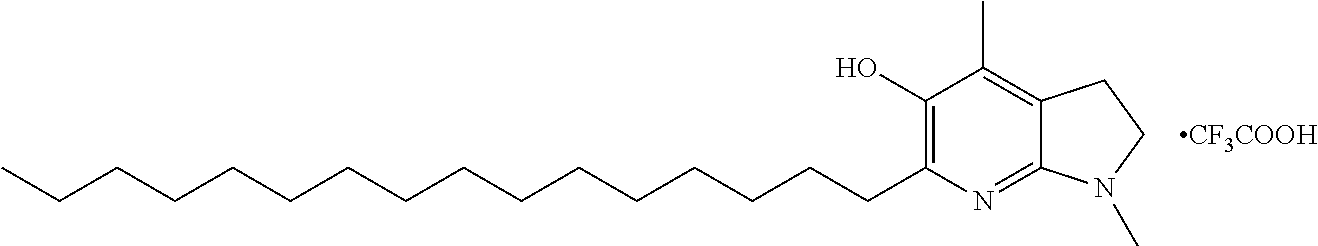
C1(CCCCCCCCCCCCCCCC)=C(O)C(C)=C2C(=N1)N(C)CC2.[CF3COOH]
